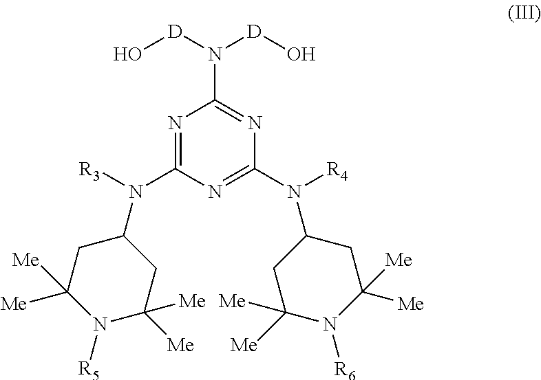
N1=C(N([R3])C2CC([Me])([Me])N([R5])C([Me])([Me])C2)N=C(N([R4])C2CC([Me])([Me])N([R6])C([Me])([Me])C2)N=C1N([D]O)[D]O
